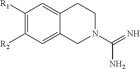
C1([R1])=C([R2])C=C2C(=C1)CCN(C(N)=N)C2
